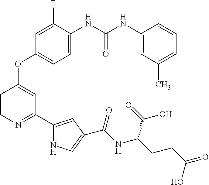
C1=C(NC(NC2=CC(C)=CC=C2)=O)C(F)=CC(OC2=CC(C3=CC(C(=O)NC(CCC(=O)O)C(=O)O)=CN3)=NC=C2)=C1
